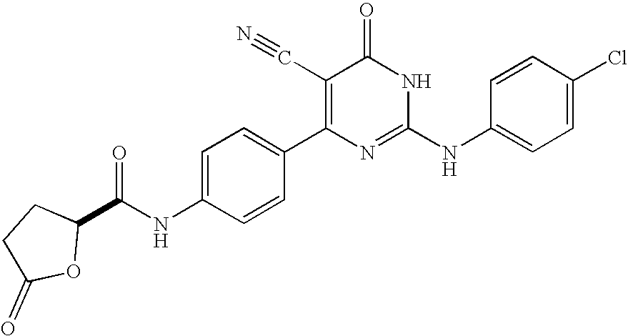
C1=CC(C2=C(C#N)C(=O)NC(NC3=CC=C(Cl)C=C3)=N2)=CC=C1NC(=O)C1OC(=O)CC1
